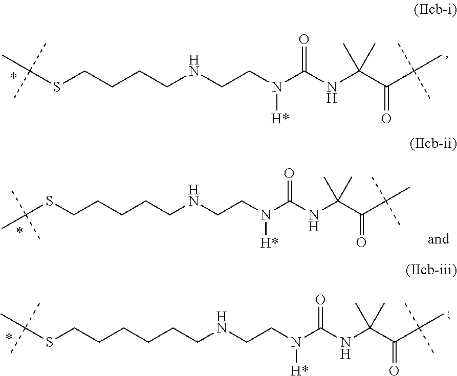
C(SCCCCNCCN(C(NC(C(C(C)(C)C)=O)(C)C)=O)[H*])(C)(C)C.C(CCCCCNCCN(C(NC(C(C(C)(C)C)=O)(C)C)=O)[H*])SC(C)(C)C.S(CCCCCNCCN(C(NC(C(C(C)(C)C)=O)(C)C)=O)[H*])C(C)(C)C
